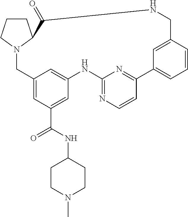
C12=CC(C(NC3CCN(C)CC3)=O)=CC(=C1)NC1=NC=CC(=N1)C1=CC=CC(=C1)CNC(=O)C1N(C2)CCC1
